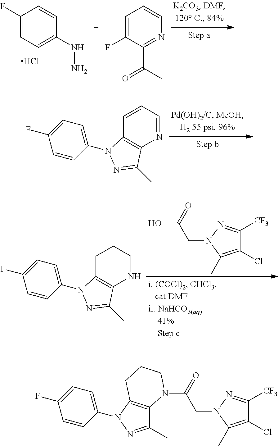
C1(F)=CC=C(NN)C=C1.C1=C(F)C(C(=O)C)=NC=C1.Cl.C1=CC=NC2=C1N(C1=CC=C(F)C=C1)N=C2C.C1C2=C(NCC1)C(C)=NN2C1=CC=C(F)C=C1.C1(Cl)=C(C)N(CC(=O)O)N=C1[CF3].C1(Cl)=C(C)N(CC(=O)N2C3=C(N(C4=CC=C(F)C=C4)N=C3C)CCC2)N=C1[CF3]
